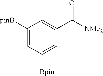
C1([pinB])=CC([Bpin])=CC(C([NMe2])=O)=C1
